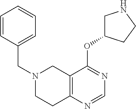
C(N1CCC2=C(C1)C(OC1CNCC1)=NC=N2)C1=CC=CC=C1
